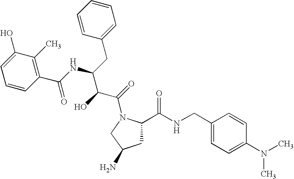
C1C(C(NCC2=CC=C(N(C)C)C=C2)=O)N(C(=O)C(C(NC(C2=C(C)C(O)=CC=C2)=O)CC2=CC=CC=C2)O)CC1N
